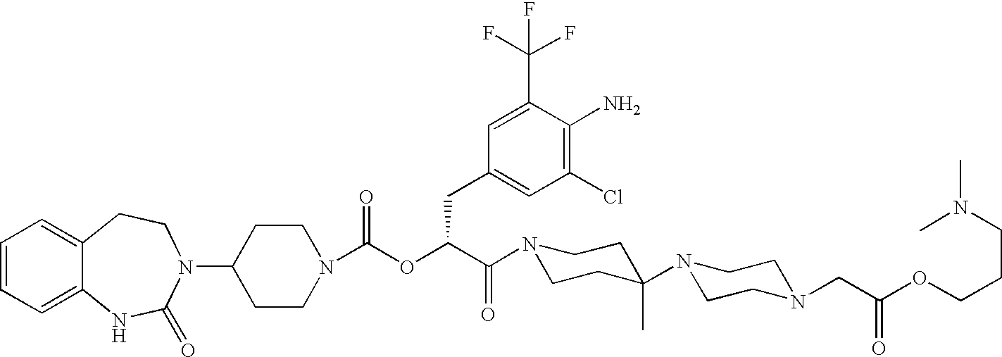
C1(N2C(=O)NC3=CC=CC=C3CC2)CCN(C(OC(C(=O)N2CCC(N3CCN(CC(OCCCN(C)C)=O)CC3)(C)CC2)CC2=CC(Cl)=C(N)C(C(F)(F)F)=C2)=O)CC1
